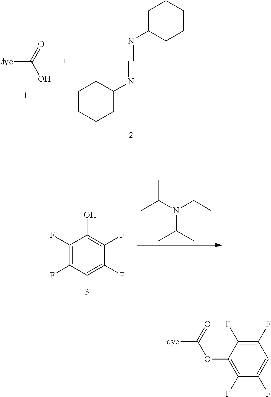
[dye]C(=O)O.C1CCCC(N=C=NC2CCCCC2)C1.CC(N(CC)C(C)C)C.C1(F)=C(F)C=C(F)C(F)=C1O.[dye]C(=O)OC1=C(F)C(F)=CC(F)=C1F
